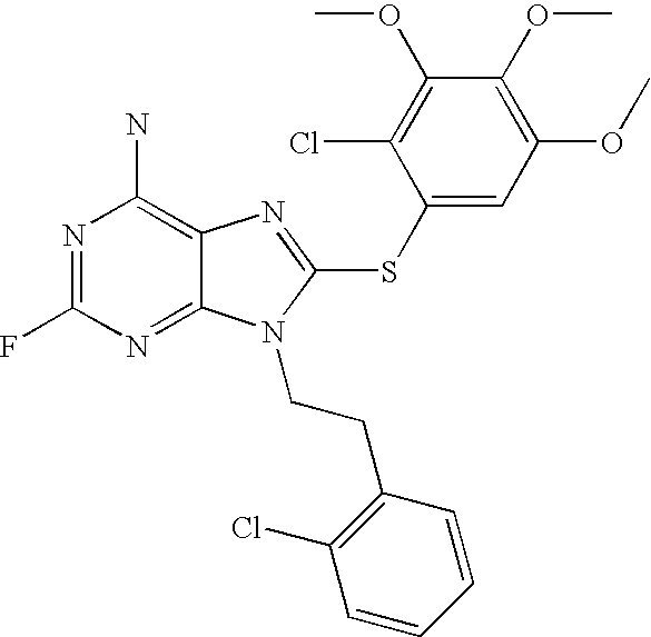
N1=C(F)N=C2C(=C1N)N=C(SC1=CC(OC)=C(OC)C(OC)=C1Cl)N2CCC1=C(Cl)C=CC=C1
